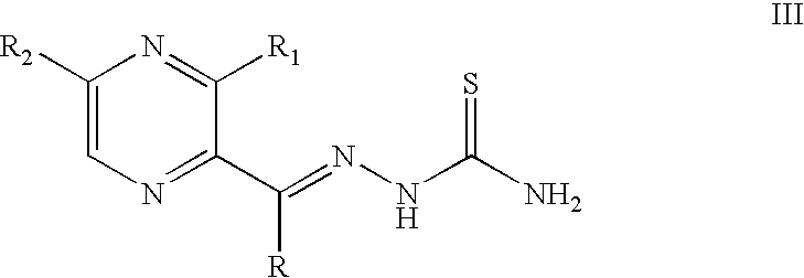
C1([R2])=CN=C(C([R])=NNC(=S)N)C([R1])=N1
